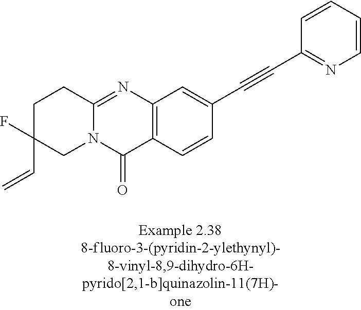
N12C(=NC3=C(C1=O)C=CC(C#CC1=NC=CC=C1)=C3)CCC(C=C)(F)C2
